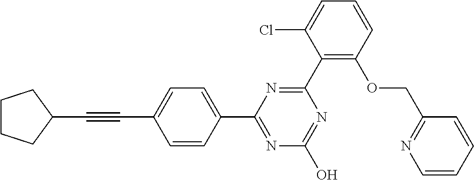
N1=C(O)N=C(C2=CC=C(C#CC3CCCC3)C=C2)N=C1C1=C(OCC2=NC=CC=C2)C=CC=C1Cl
